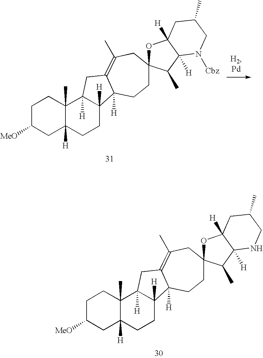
C1C([MeO])CC2([H])C(C)(C1)C1([H])C([H])(CC2)C2([H])C(=C(C)CC3(CC2)OC2([H])C([H])(C3C)NCC(C)C2)C1.C1C([MeO])CC2([H])C(C)(C1)C1([H])C([H])(CC2)C2([H])C(=C(C)CC3(CC2)OC2([H])C([H])(C3C)N([Cbz])CC(C)C2)C1
